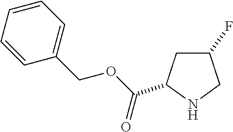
C1(F)CC(C(OCC2=CC=CC=C2)=O)NC1
